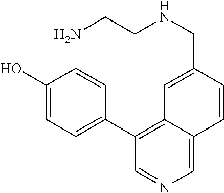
C1(O)=CC=C(C2=C3C(=CN=C2)C=CC(CNCCN)=C3)C=C1
